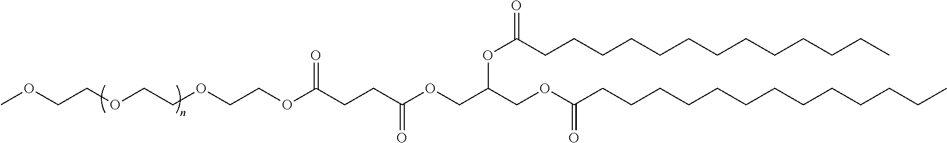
C(C(OCC(COC(CCCCCCCCCCCCC)=O)OC(CCCCCCCCCCCCC)=O)=O)CC(OCCOCCOCCOC)=O
